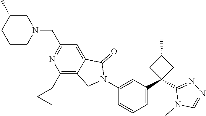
C1CN(CC2=NC(C3CC3)=C3C(=C2)C(=O)N(C2=CC(C4(C5=NN=CN5C)CC(C)C4)=CC=C2)C3)CC(C)C1
